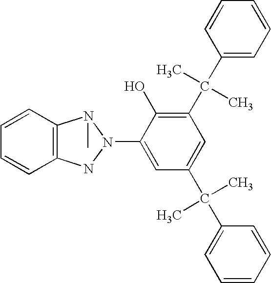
C12=C(C=CC=C1)N(C)N(C1=CC(C(C3=CC=CC=C3)(C)C)=CC(C(C3=CC=CC=C3)(C)C)=C1O)N2
